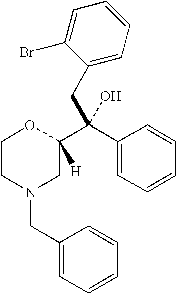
C1CN(CC2=CC=CC=C2)CC(C(C2=CC=CC=C2)(CC2=CC=CC=C2Br)O)([H])O1
